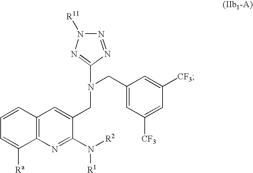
C1(CN(CC2=CC([CF3])=CC([CF3])=C2)C2=NN([R11])N=N2)=CC2=C(N=C1N([R2])[R1])C([Ra])=CC=C2
